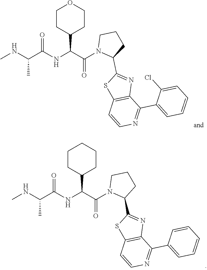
CNC(C(NC(C(N1C(C2=NC3=C(S2)C=CN=C3C2=CC=CC=C2Cl)CCC1)=O)C1CCOCC1)=O)C.CNC(C(NC(C(N1C(C2=NC3=C(S2)C=CN=C3C2=CC=CC=C2)CCC1)=O)C1CCCCC1)=O)C
